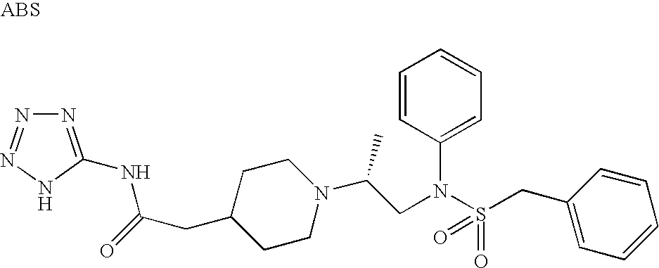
C(CC1CCN(C(C)CN(S(CC2=CC=CC=C2)(=O)=O)C2=CC=CC=C2)CC1)(=O)NC1=NN=NN1
